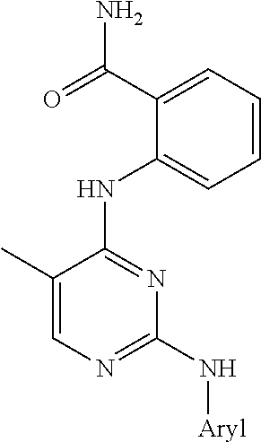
C1(C(=O)N)=CC=CC=C1NC1=NC(N[Aryl])=NC=C1C
